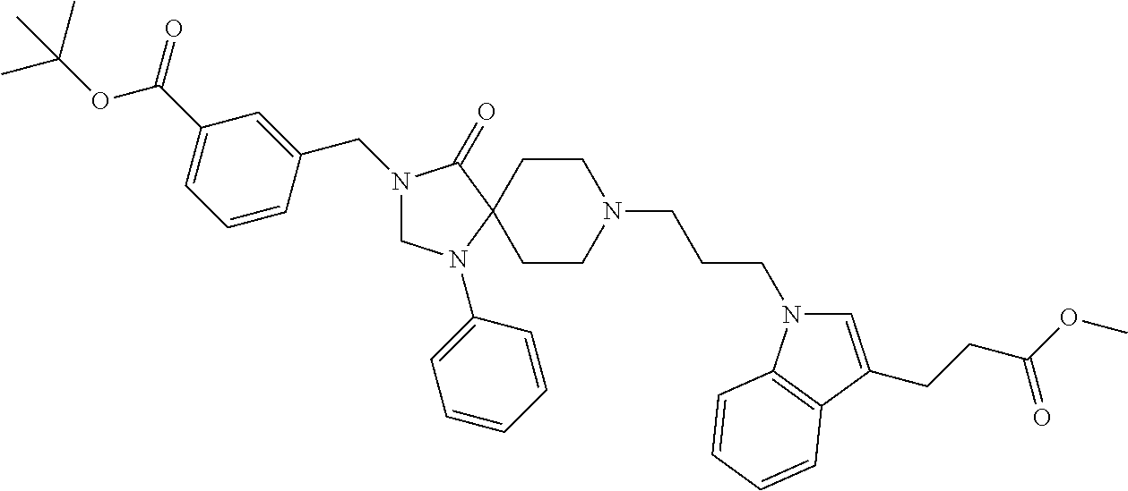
N1(CC2=CC(C(OC(C)(C)C)=O)=CC=C2)CN(C2=CC=CC=C2)C2(C1=O)CCN(CCCN1C=C(CCC(OC)=O)C3=C1C=CC=C3)CC2
